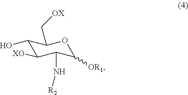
C1(O)C([XO])C(N[R2])C([OR1])OC1C[OX]
